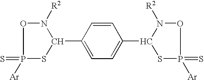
C1=CC(C2N([R2])OP([Ar])(=S)S2)=CC=C1C1N([R2])OP([Ar])(=S)S1
